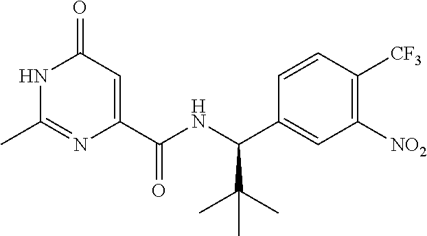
CC1=NC(C(NC(C2=CC([NO2])=C([CF3])C=C2)C(C)(C)C)=O)=CC(=O)N1
